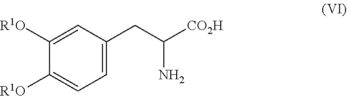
C1([R1O])=CC(CC([CO2H])N)=CC=C1[R1O]
